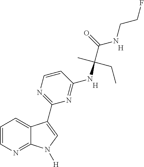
C1=CN=C2C(=C1)C(C1=NC=CC(NC(C(NCCF)=O)(C)CC)=N1)=CN2[H].[H].[H]
